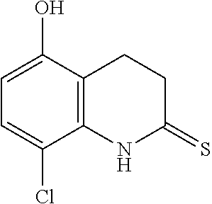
C1=C(Cl)C2=C(C(O)=C1)CCC(=S)N2
